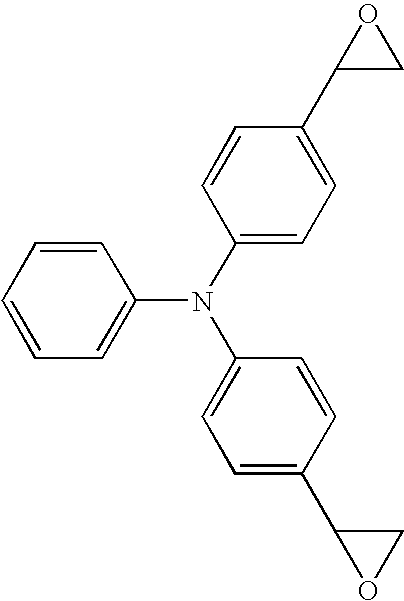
C1=CC=C(N(C2=CC=C(C3CO3)C=C2)C2=CC=C(C3OC3)C=C2)C=C1
